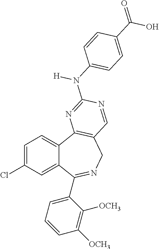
C1=C(Cl)C=C2C(=C1)C1=C(CN=C2C2=CC=CC([OCH3])=C2[OCH3])C=NC(N([H])C2=CC=C(C(O)=O)C=C2)=N1
